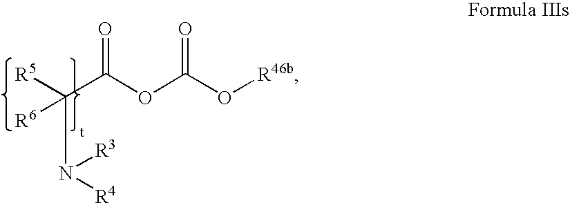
[R5]C(C(OC(O[R46b])=O)=O)(N([R4])[R3])[R6]
